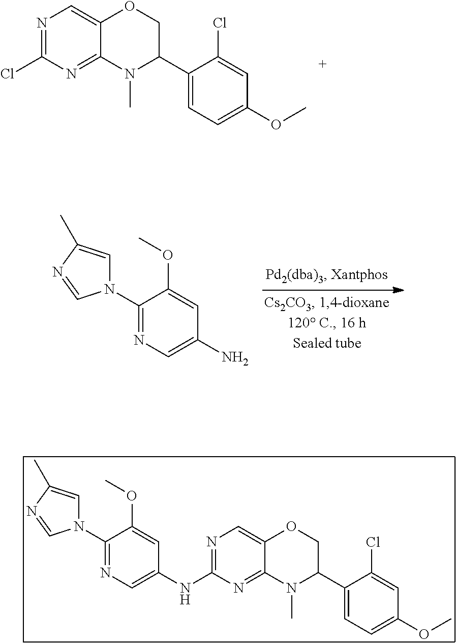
C1(N2C=C(C)N=C2)=NC=C(N)C=C1OC.N1=C(Cl)N=C2C(=C1)OCC(C1=CC=C(OC)C=C1Cl)N2C.C1(N2C=C(C)N=C2)=NC=C(NC2=NC=C3C(=N2)N(C)C(C2=CC=C(OC)C=C2Cl)CO3)C=C1OC
